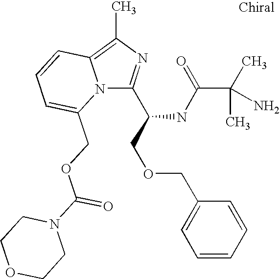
N12C(C(COCC3=CC=CC=C3)NC(C(C)(N)C)=O)=NC(C)=C1C=CC=C2COC(N1CCOCC1)=O
